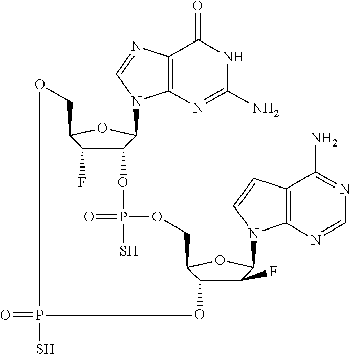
C12=C(N=C(N)NC1=O)N(C1C(OP(=O)(S)OCC3OC(N4C5=C(C(N)=NC=N5)C=C4)C(F)C3O)C(F)C(CO)O1)C=N2.O=PS
